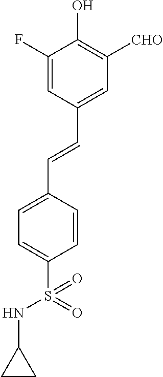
C1=C(F)C(O)=C([CHO])C=C1C=CC1=CC=C(S(NC2CC2)(=O)=O)C=C1
